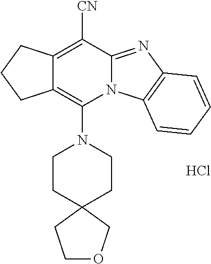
Cl.C12=C([CN])C3=NC4=C(N3C(N3CCC5(CC3)CCOC5)=C1CCC2)C=CC=C4
